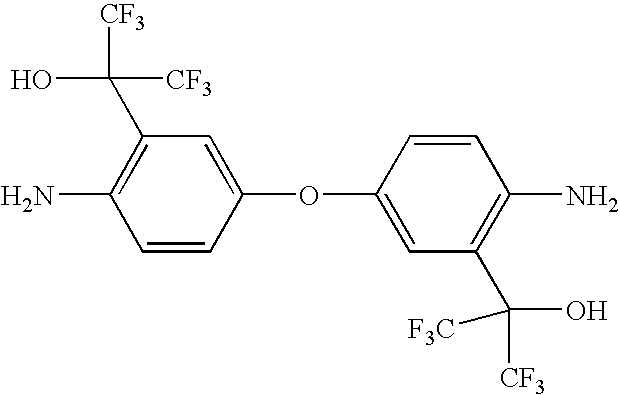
C1(OC2=CC(C([CF3])(O)[F3C])=C(N)C=C2)=CC(C([CF3])(O)[CF3])=C(N)C=C1
